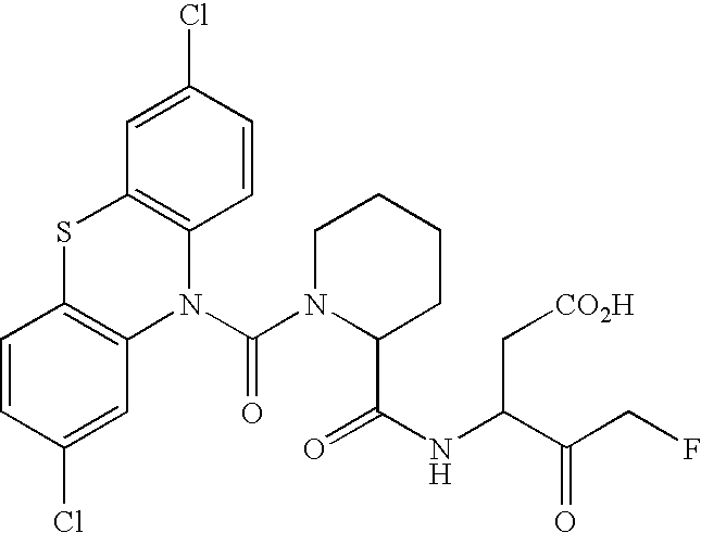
C1=CC(Cl)=CC2=C1SC1=C(N2C(N2C(C(NC(C(CF)=O)C[CO2H])=O)CCCC2)=O)C=CC(Cl)=C1
